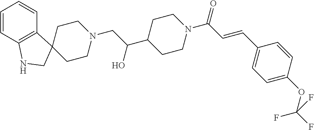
C1=CC2=C(C=C1)C1(CN2)CCN(CC(C2CCN(C(C=CC3=CC=C(OC(F)(F)F)C=C3)=O)CC2)O)CC1
